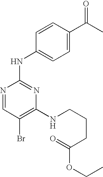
N1=CC(Br)=C(NCCCC(OCC)=O)N=C1NC1=CC=C(C(C)=O)C=C1
